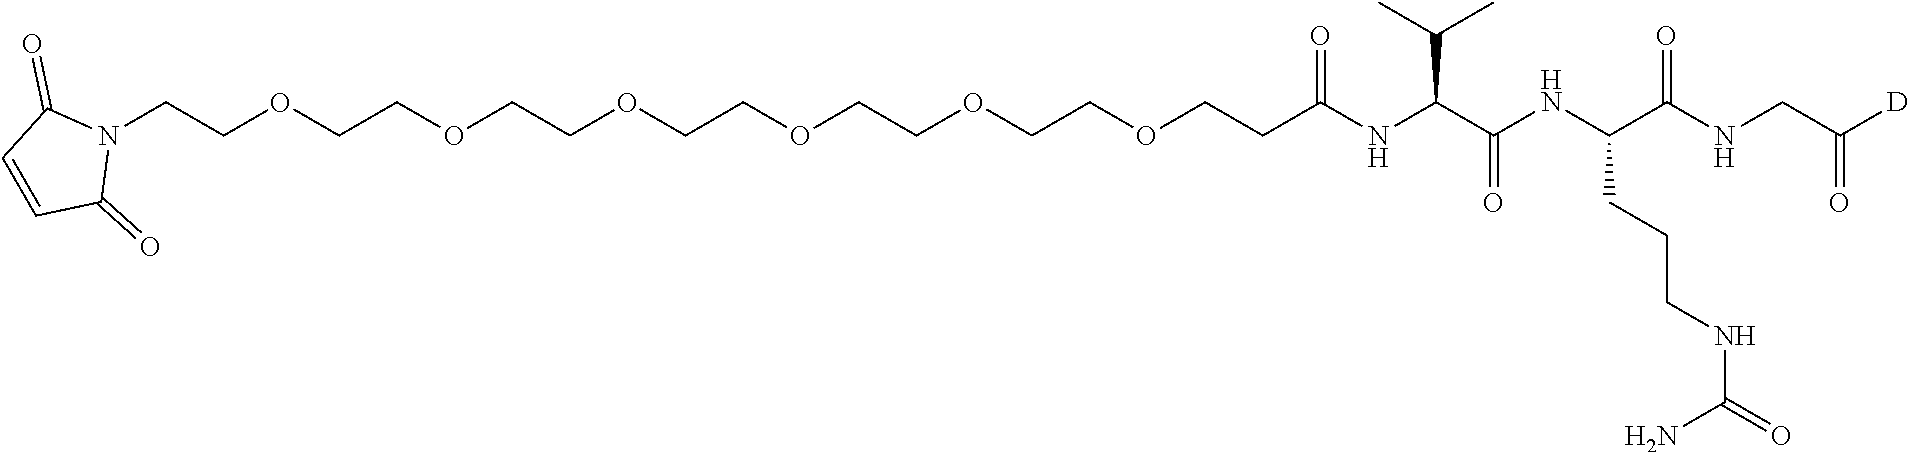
C(C(NC(C(NC(C(NCC([D])=O)=O)CCCNC(=O)N)=O)C(C)C)=O)COCCOCCOCCOCCOCCOCCN1C(=O)C=CC1=O
